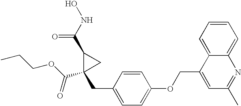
CCCOC(C1(CC2=CC=C(OCC3=CC(C)=NC4=CC=CC=C34)C=C2)CC1C(NO)=O)=O
